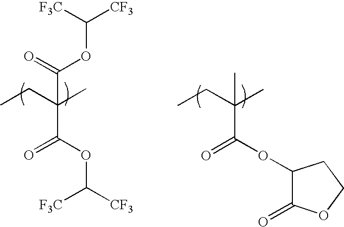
CCC(C)(C(OC([CF3])[F3C])=O)C(=O)OC([CF3])[F3C].CCC(C)(C(OC1C(=O)OCC1)=O)C
